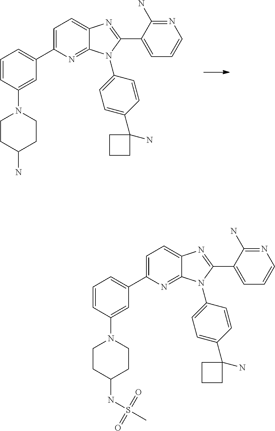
C1=CC(N2CCC(N)CC2)=CC(C2=CC=C3C(=N2)N(C2=CC=C(C4(N)CCC4)C=C2)C(C2=CC=CN=C2N)=N3)=C1.C1=CC(N2CCC(NS(C)(=O)=O)CC2)=CC(C2=CC=C3C(=N2)N(C2=CC=C(C4(N)CCC4)C=C2)C(C2=CC=CN=C2N)=N3)=C1
